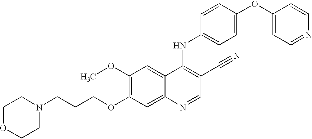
C1OCCN(CCCOC2=C(OC)C=C3C(=C2)N=CC(C#N)=C3NC2=CC=C(OC3=CC=NC=C3)C=C2)C1
